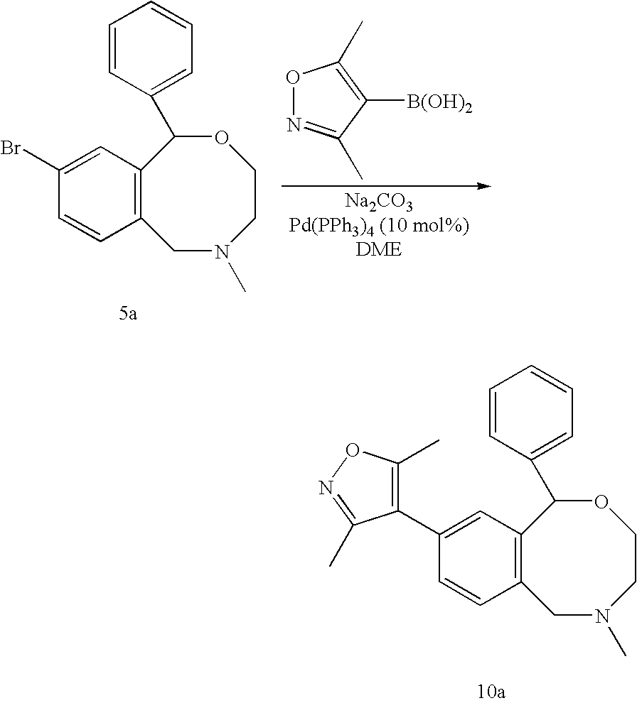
C12=C(C=C(C3=C(C)ON=C3C)C=C1)C(C1=CC=CC=C1)OCCN(C)C2.C12=C(C=C(Br)C=C1)C(C1=CC=CC=C1)OCCN(C)C2.O1N=C(C)C([B(OH)2])=C1C
